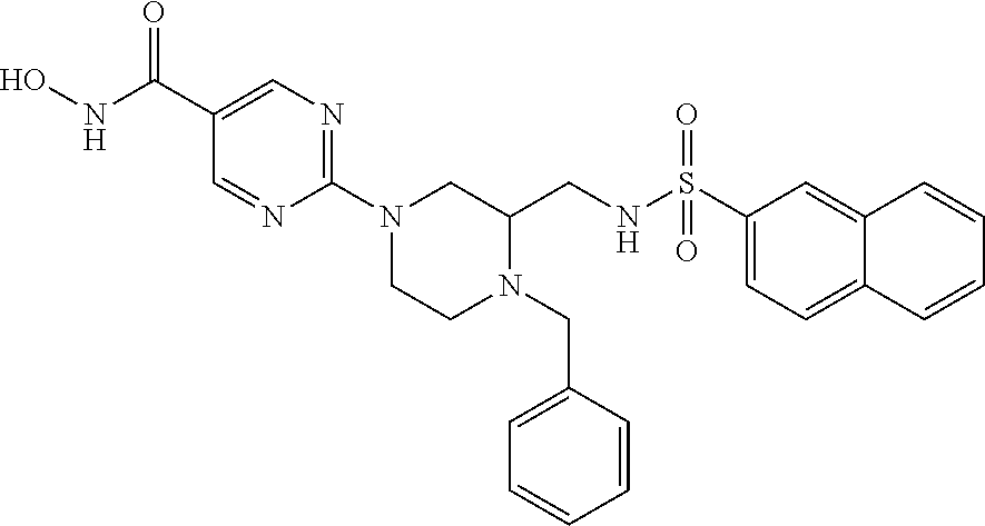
C1(C(=O)NO)=CN=C(N2CCN(CC3=CC=CC=C3)C(CNS(C3=CC=C4C(=C3)C=CC=C4)(=O)=O)C2)N=C1
